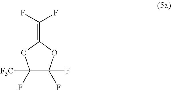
C1(F)([F3C])C(F)(F)OC(=C(F)F)O1
